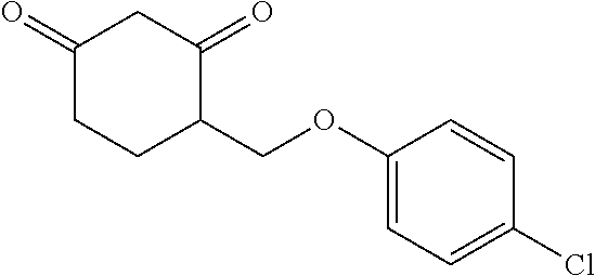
C1(=O)CC(=O)C(COC2=CC=C(Cl)C=C2)CC1
